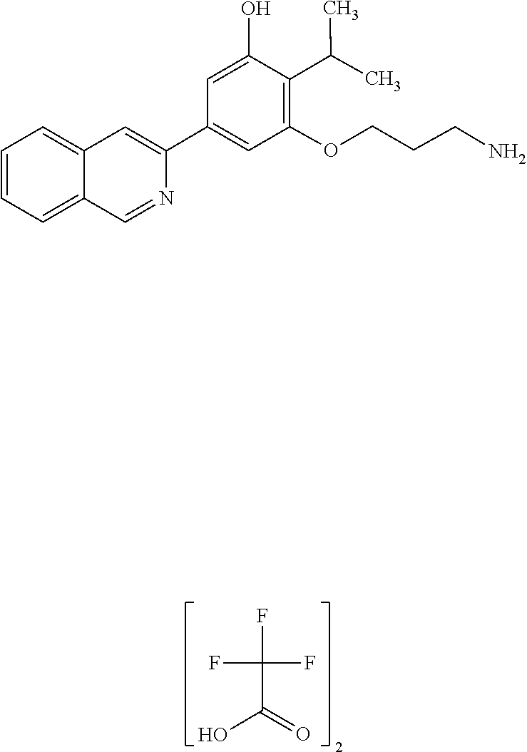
C(C(O)=O)(F)(F)F.C1(C(C)C)=C(OCCCN)C=C(C2=CC3=CC=CC=C3C=N2)C=C1O
